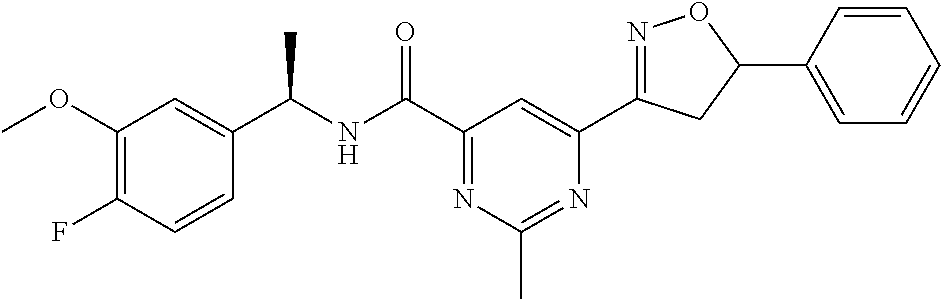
C1(C(NC(C2=NC(C)=NC(C3=NOC(C4=CC=CC=C4)C3)=C2)=O)C)=CC(OC)=C(F)C=C1
